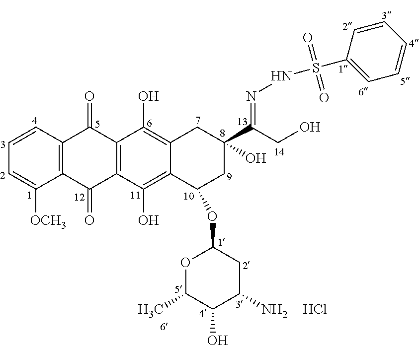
C1=CC2=C(C([OCH3])=C1)C(=O)C1=C(C2=O)C(O)=C2C(=C1O)C(OC1OC(C)C(O)C(N)C1)CC(C(=NNS(=O)(=O)C1=CC=CC=C1)CO)(O)C2.Cl
